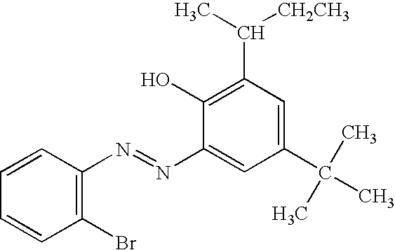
C1=CC(Br)=C(N=NC2=CC(C(C)(C)C)=CC(C(C)[CH2CH3])=C2O)C=C1
